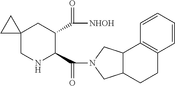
C12(CNC(C(N3CC4C(C3)C3=C(CC4)C=CC=C3)=O)C(C([NHOH])=O)C1)CC2
